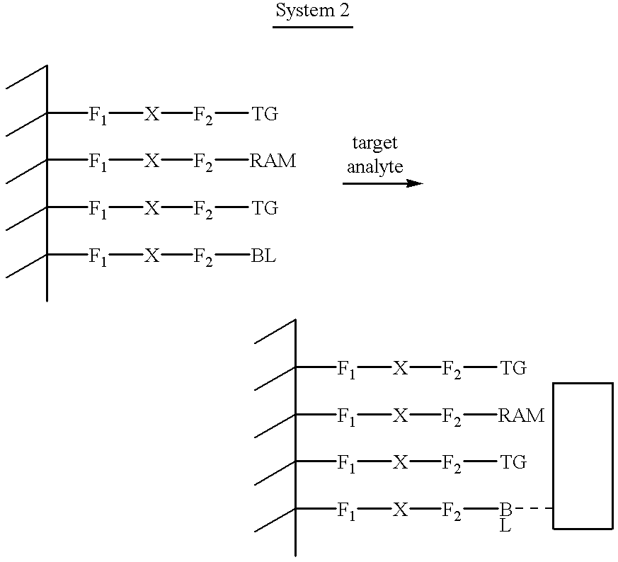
C(C([F1][X][F2][TG])(C)C(C)([F1][X][F2][RAM])C(C)([F1][X][F2][TG])C(C)([F1][X][F2][BL])C)C.C(C([F1][X][F2][TG])(C)C(C)([F1][X][F2][RAM])C(C)([F1][X][F2][TG])C(C)([F1][X][F2][BL]C)C)C
